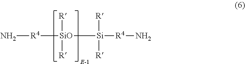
[R4]([SiO]([R])([Si]([R])([R4]N)[R])[R])N
